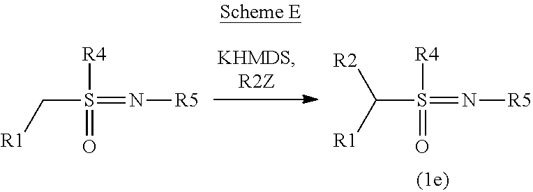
C(S(=N[R5])([R4])=O)([R2])[R1].C(S(=N[R5])([R4])=O)[R1]
